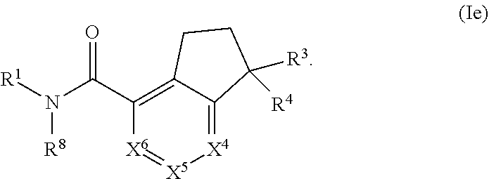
[X4]1=C2C(=C(C(N([R1])[R8])=O)[X6]=[X5]1)CCC2([R4])[R3]
